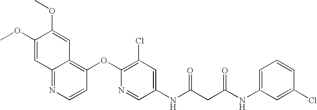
C1(OC)=CC2=NC=CC(OC3=C(Cl)C=C(NC(CC(NC4=CC=CC(Cl)=C4)=O)=O)C=N3)=C2C=C1OC
